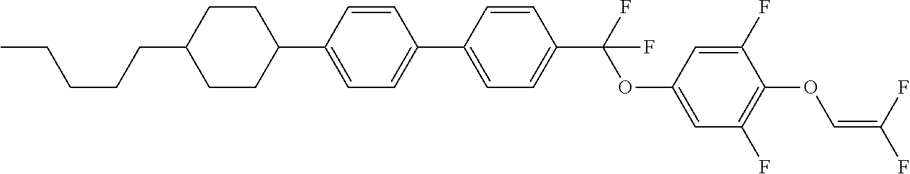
C1CC(C2=CC=C(C3=CC=C(C(F)(OC4=CC(F)=C(OC=C(F)F)C(F)=C4)F)C=C3)C=C2)CCC1CCCCC
